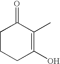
C1CCC(O)=C(C)C1=O
